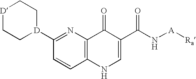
[D]1CC[D](C2=NC3=C(C=C2)NC=C(C(N[A][Ra])=O)C3=O)CC1
